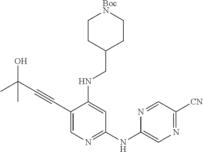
C1(C#CC(O)(C)C)=CN=C(NC2=CN=C([CN])C=N2)C=C1NCC1CC[BocN]CC1
